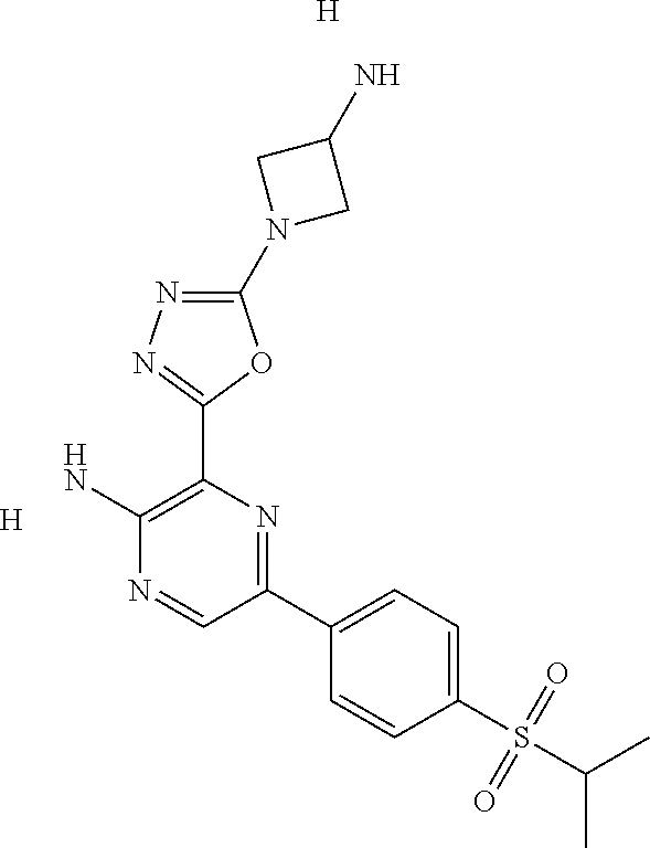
[H].NC1=C(C2=NN=C(N3CC(N)C3)O2)N=C(C2=CC=C(S(C(C)C)(=O)=O)C=C2)C=N1.[H]
